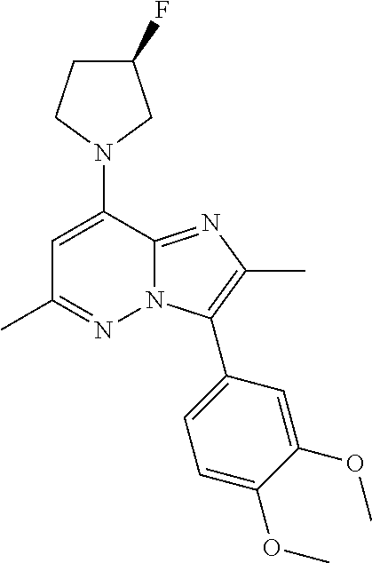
N1(C2=CC(C)=NN3C2=NC(C)=C3C2=CC=C(OC)C(OC)=C2)CC(F)CC1
